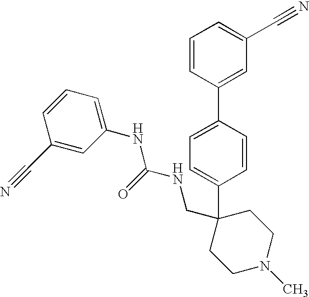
C1=CC(C2=CC(C#N)=CC=C2)=CC=C1C1(CNC(NC2=CC=CC(C#N)=C2)=O)CCN(C)CC1
